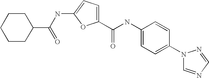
C1(C(NC2=CC=C(N3C=NC=N3)C=C2)=O)=CC=C(NC(C2CCCCC2)=O)O1
